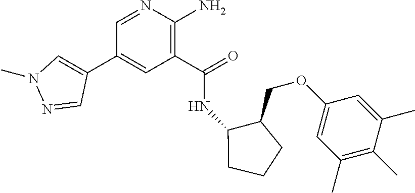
C1(C(=O)NC2C(COC3=CC(C)=C(C)C(C)=C3)CCC2)=C(N)N=CC(C2=CN(C)N=C2)=C1
